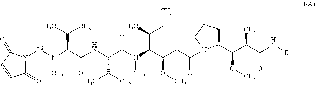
CC(C)C(C(=O)NC(C(C)C)C(N(C(C(CC)C)C(OC)CC(=O)N1C(C(C(C)C(=O)N[D])OC)CCC1)C)=O)N(C)[L2]N1C(=O)C=CC1=O
